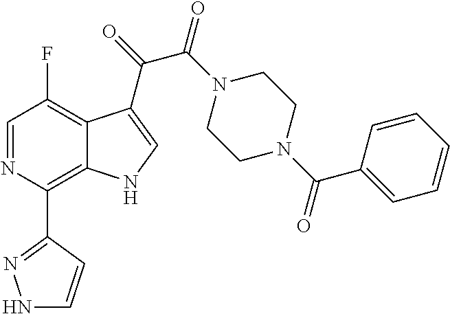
C1=NC(C2=NNC=C2)=C2C(=C1F)C(C(=O)C(N1CCN(C(C3=CC=CC=C3)=O)CC1)=O)=CN2
